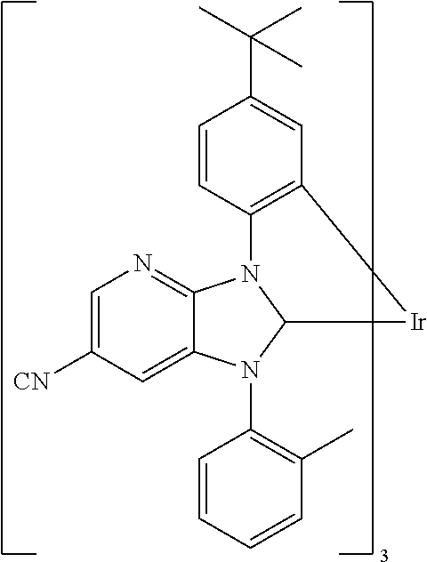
C1=C([CN])C=C2C(=N1)N1C(N2C2=C(C)C=CC=C2)[Ir]C2=C1C=CC(C(C)(C)C)=C2
